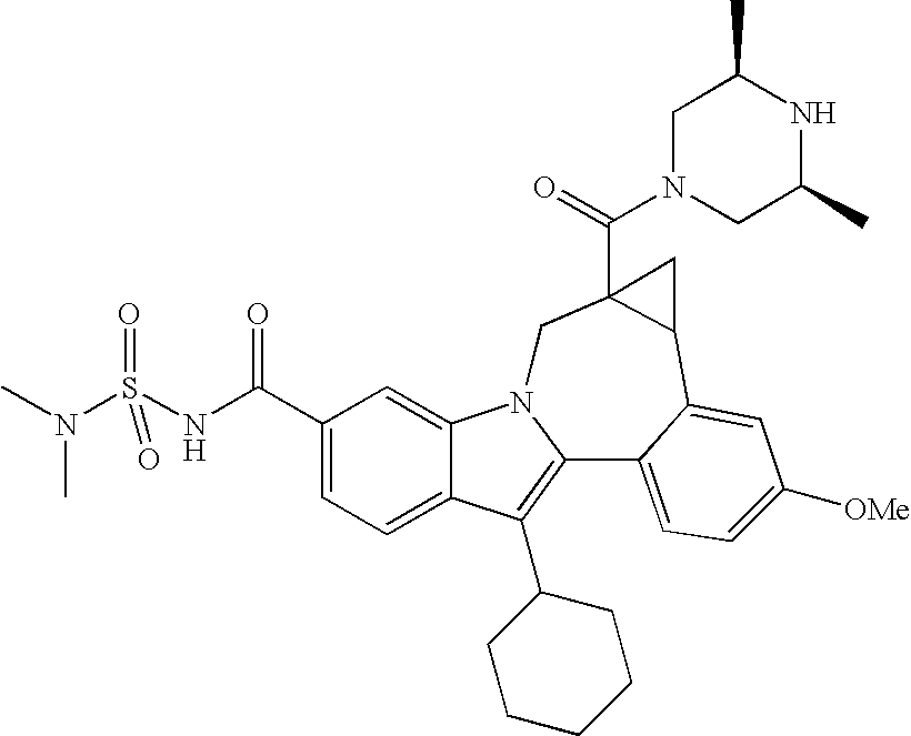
C1(C(NS(N(C)C)(=O)=O)=O)=CC=C2C(=C1)N1C(=C2C2CCCCC2)C2=CC=C([OMe])C=C2C2C(C(N3CC(C)NC(C)C3)=O)(C1)C2
